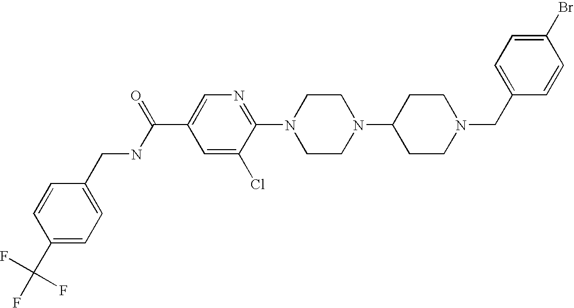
C1(Br)=CC=C(CN2CCC(N3CCN(C4=NC=C(C(NCC5=CC=C(C(F)(F)F)C=C5)=O)C=C4Cl)CC3)CC2)C=C1
